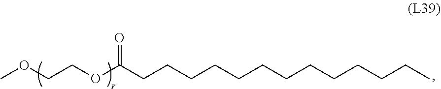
COCCOC(CCCCCCCCCCCCC)=O
